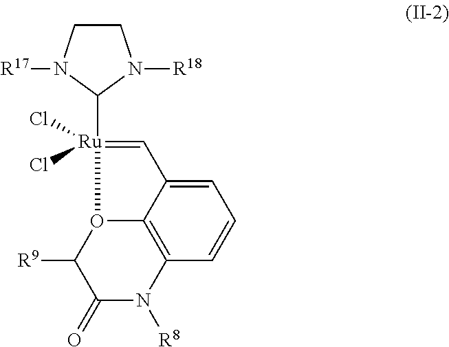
C1=C2C3=C(C=C1)N([R8])C(=O)C([R9])O3[Ru](C1N([R18])CCN1[R17])(Cl)(Cl)=C2
